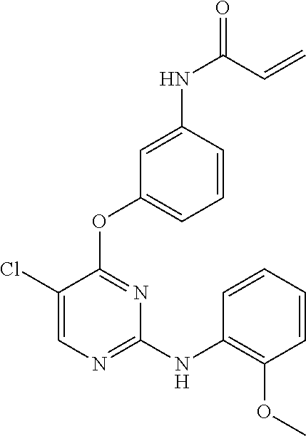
C1(Cl)=CN=C(NC2=C(OC)C=CC=C2)N=C1OC1=CC=CC(NC(C=C)=O)=C1
